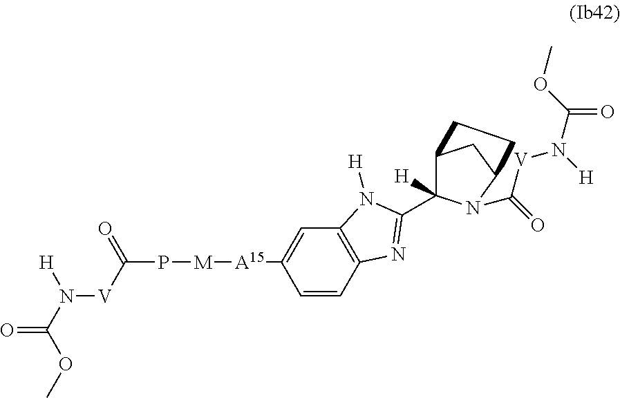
O=C(OC)N([V]C(=O)P[M][A15]C1=CC2=C(C=C1)N=C(C1([H])C3CC(N1C(=O)[V]N([H])C(OC)=O)CC3)N2[H])[H]
